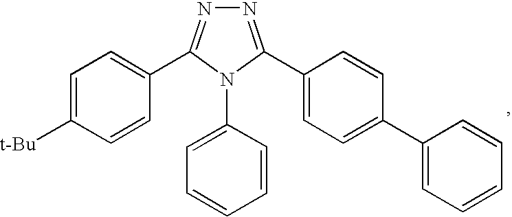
N1=C(C2=CC=C(C3=CC=CC=C3)C=C2)N(C2=CC=CC=C2)C(C2=CC=C([t-Bu])C=C2)=N1
